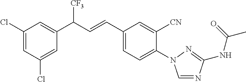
C1(Cl)=CC(Cl)=CC(C(C=CC2=CC=C(N3C=NC(NC(=O)C)=N3)C([CN])=C2)[CF3])=C1
